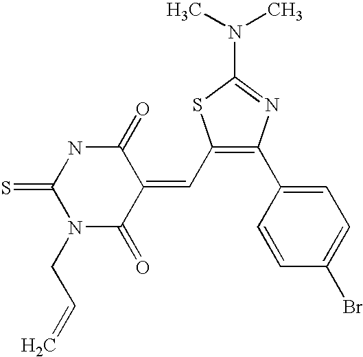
C1(C=C2C(=O)NC(=S)N(CC=C)C2=O)=C(C2=CC=C(Br)C=C2)N=C(N(C)C)S1
